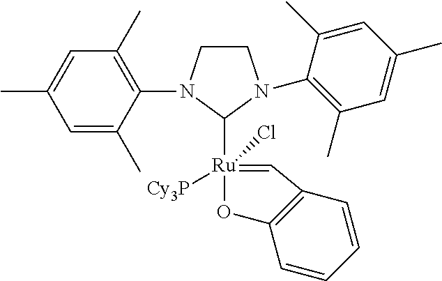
C1=C(C)C(N2CCN(C3=C(C)C=C(C)C=C3C)C2[Ru]2([Cy3P])(Cl)=CC3=C(O2)C=CC=C3)=C(C)C=C1C
